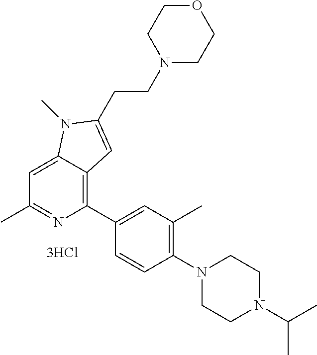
C1=C2C(=C(C3=CC(C)=C(N4CCN(C(C)C)CC4)C=C3)N=C1C)C=C(CCN1CCOCC1)N2C
